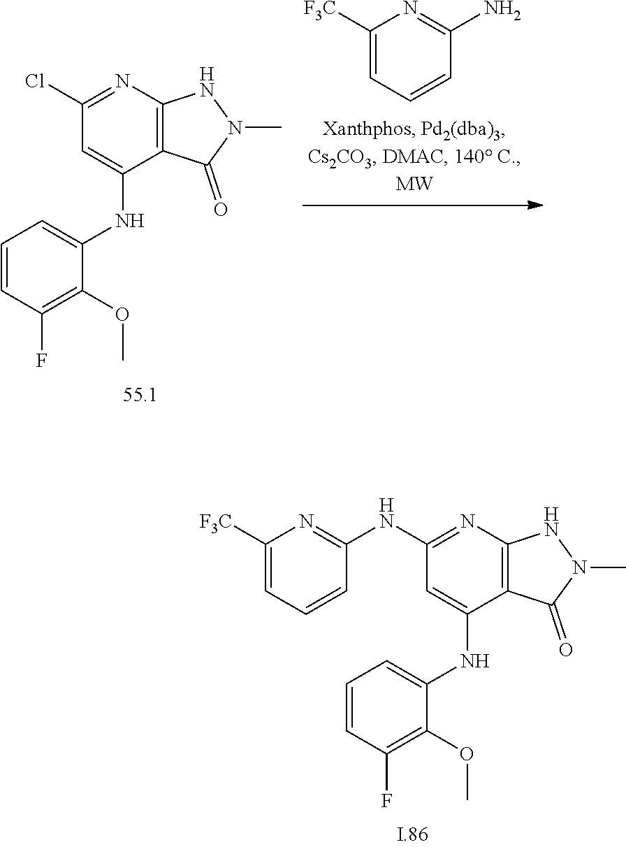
C12=C(N=C(Cl)C=C1NC1=CC=CC(F)=C1OC)NN(C)C2=O.C1([F3C])=CC=CC(N)=N1.C12=C(N=C(NC3=NC([F3C])=CC=C3)C=C1NC1=CC=CC(F)=C1OC)NN(C)C2=O
